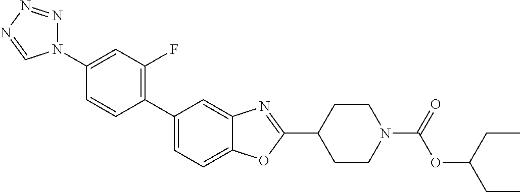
C1(N2N=NN=C2)=CC(F)=C(C2=CC=C3C(=C2)N=C(C2CCN(C(=O)OC(CC)CC)CC2)O3)C=C1
